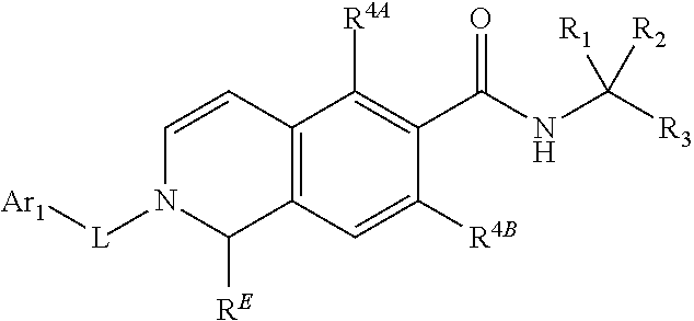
C12=C(C=C([R4B])C(C(NC([R3])([R1])[R2])=O)=C1[R4A])C([RE])N([L][Ar1])C=C2
